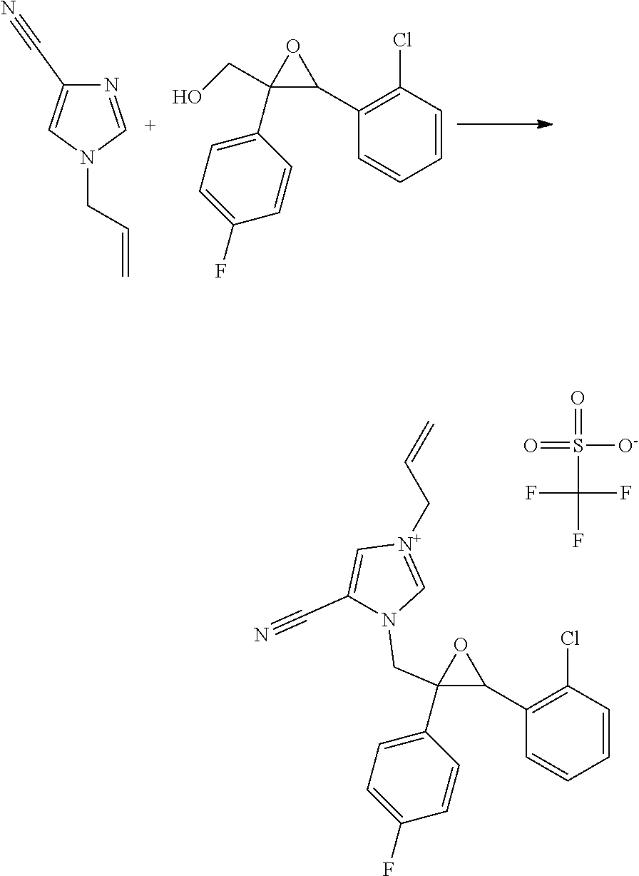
N1=CN(CC=C)C=C1C#N.C1(CO)(C2=CC=C(F)C=C2)C(C2=C(Cl)C=CC=C2)O1.C1(C#N)=C[N+](CC=C)=CN1CC1(C2=CC=C(F)C=C2)C(C2=C(Cl)C=CC=C2)O1.S(C(F)(F)F)(=O)([O-])=O
